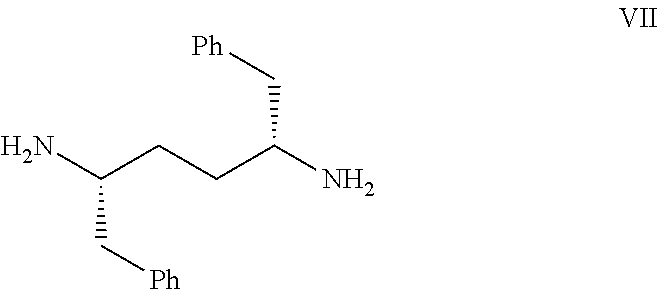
C(C(N)CCC(N)C[Ph])[Ph]
